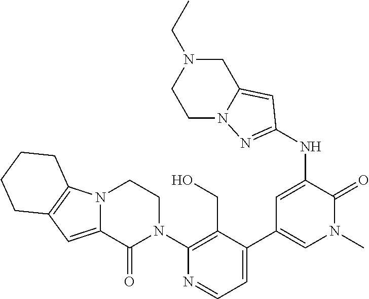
C1(N2CCN3C(=CC4=C3CCCC4)C2=O)=C(CO)C(C2=CN(C)C(=O)C(NC3=NN4CCN(CC)CC4=C3)=C2)=CC=N1
